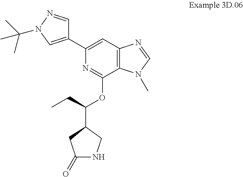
C1(C2=CN(C(C)(C)C)N=C2)=CC2=C(C(OC(C3CNC(=O)C3)CC)=N1)N(C)C=N2
